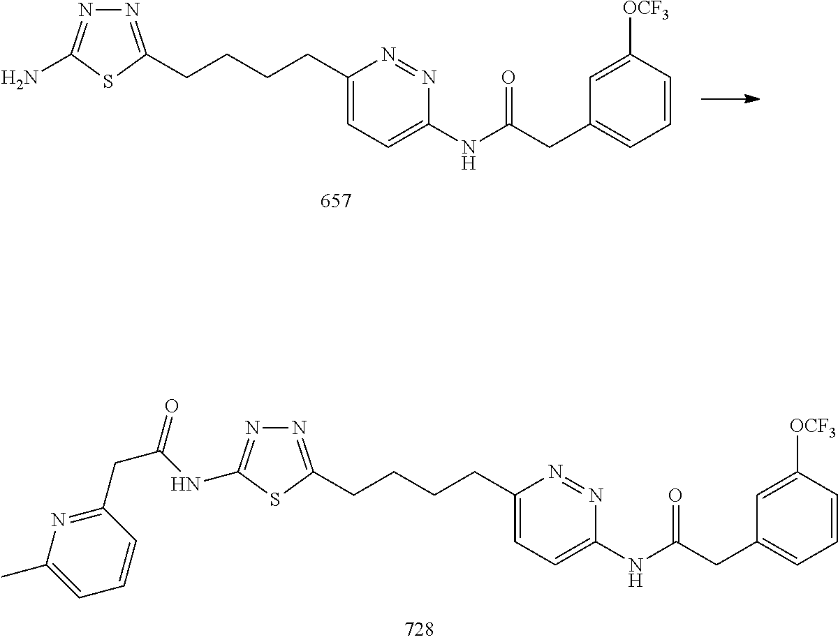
N1=C(CCCCC2=CC=C(NC(=O)CC3=CC=CC([OCF3])=C3)N=N2)SC(NC(CC2=NC(C)=CC=C2)=O)=N1.N1=C(CCCCC2=CC=C(NC(=O)CC3=CC=CC([OCF3])=C3)N=N2)SC(N)=N1
